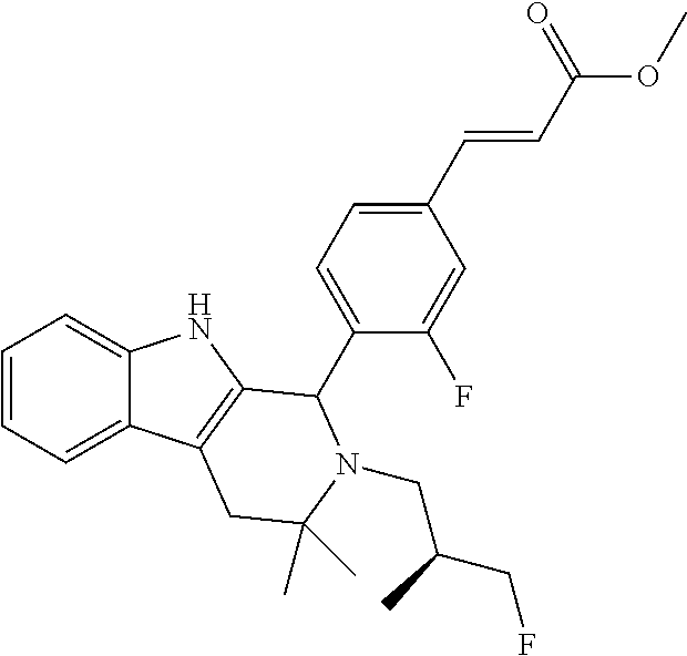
C1=CC=C2C(=C1)NC1=C2CC(C)(C)N(CC(CF)C)C1C1=CC=C(C=CC(OC)=O)C=C1F
